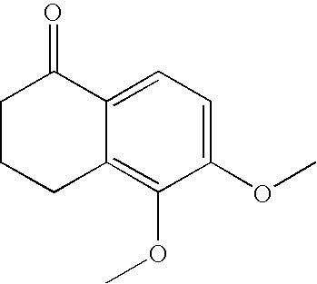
C12=C(OC)C(OC)=CC=C1C(=O)CCC2
